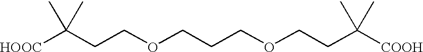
[HOOC]C(CCOCCCOCCC([COOH])(C)C)(C)C
